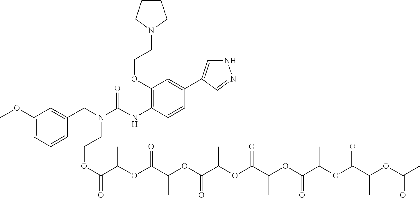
N1C=C(C2=CC(OCCN3CCCC3)=C(NC(N(CC3=CC(OC)=CC=C3)CCOC(=O)C(OC(C(OC(C(OC(C(OC(C(OC(C(OC(C)=O)C)=O)C)=O)C)=O)C)=O)C)=O)C)=O)C=C2)C=N1
